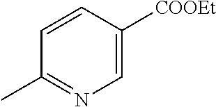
C1=CC([COOEt])=CN=C1C
